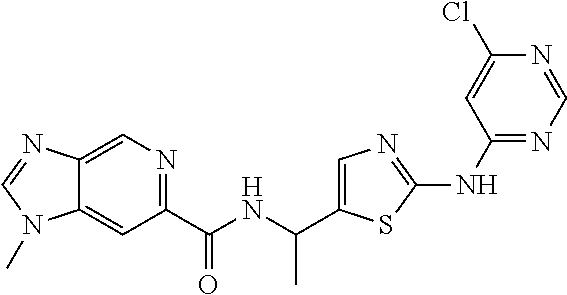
C1(C(=O)NC(C)C2=CN=C(NC3=NC=NC(Cl)=C3)S2)=NC=C2C(=C1)N(C)C=N2
